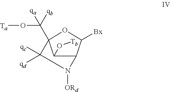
C1(O[Tb])C2C([Bx])OC1(C(O[Ta])([qa])[qb])C([qc])([qd])N2[ORd]
